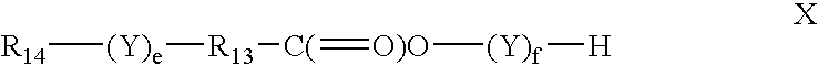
[R14][(Y)e][R13][C(]=[O)O][(Y)f][H]
